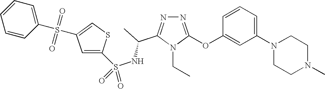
N1=C(OC2=CC(N3CCN(C)CC3)=CC=C2)N(CC)C(C(C)NS(=O)(=O)C2=CC(S(=O)(=O)C3=CC=CC=C3)=CS2)=N1
